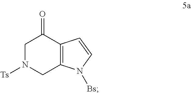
C1N([Ts])CC2=C(C1=O)C=CN2[Bs]
